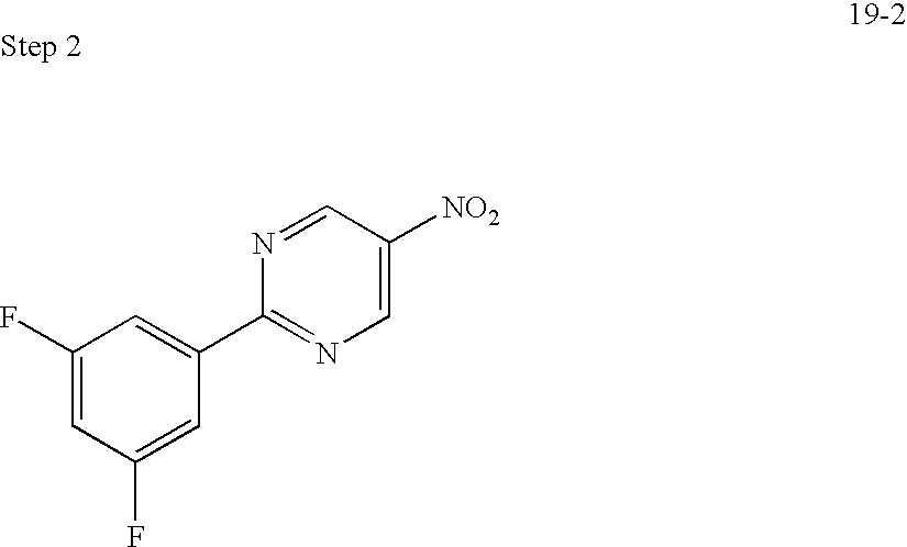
C1(F)=CC(F)=CC(C2=NC=C([NO2])C=N2)=C1
